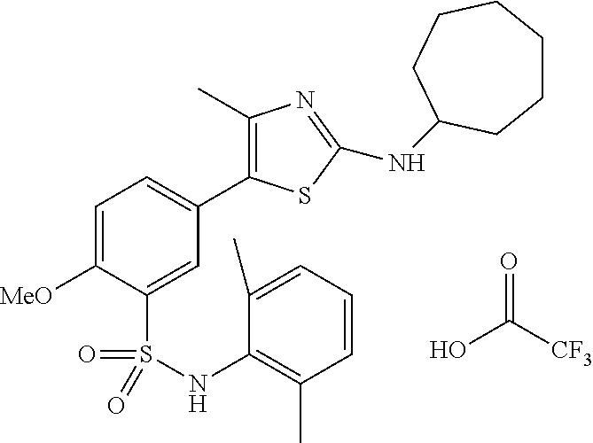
OC([CF3])=O.C1(C)=C(C2=CC=C([MeO])C(S(=O)(=O)NC3=C(C)C=CC=C3C)=C2)SC(NC2CCCCCC2)=N1
